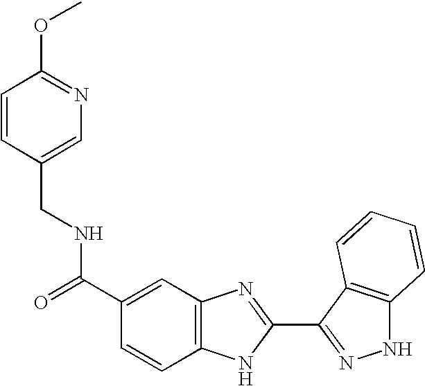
C1(C(NCC2=CN=C(OC)C=C2)=O)=CC2=C(C=C1)NC(C1=NNC3=C1C=CC=C3)=N2
